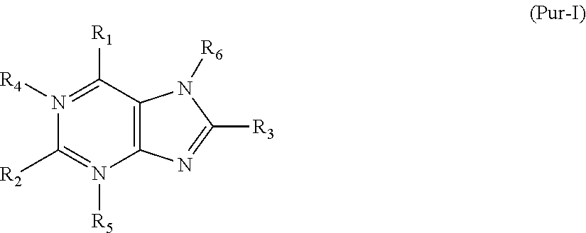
C12=C(C([R1])=N([R4])C([R2])=N1[R5])N([R6])C([R3])=N2
